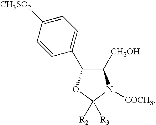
C1=C([CH3SO2])C=CC(C2C([CH2OH])N([COCH3])C([R2])([R3])O2)=C1
